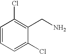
C1=CC=C(Cl)C(CN)=C1Cl
